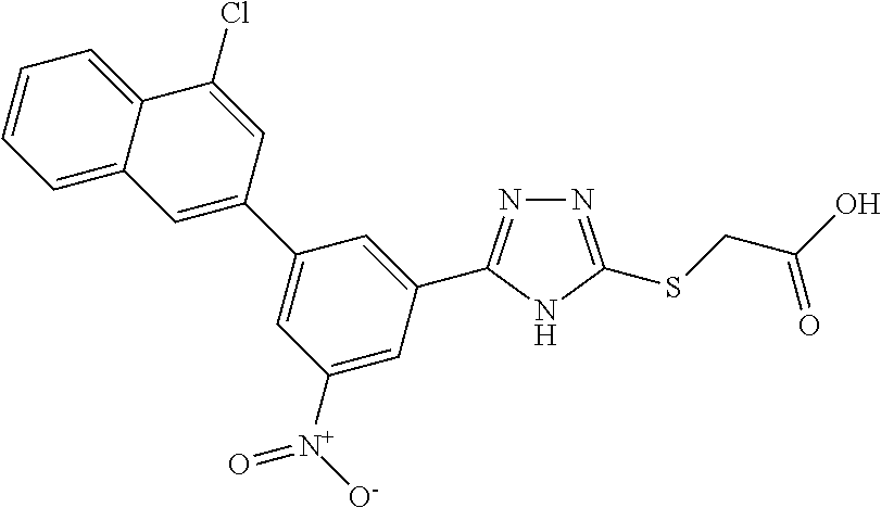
N1=C(SCC(O)=O)NC(C2=CC(C3=CC4=CC=CC=C4C(Cl)=C3)=CC([N+]([O-])=O)=C2)=N1
